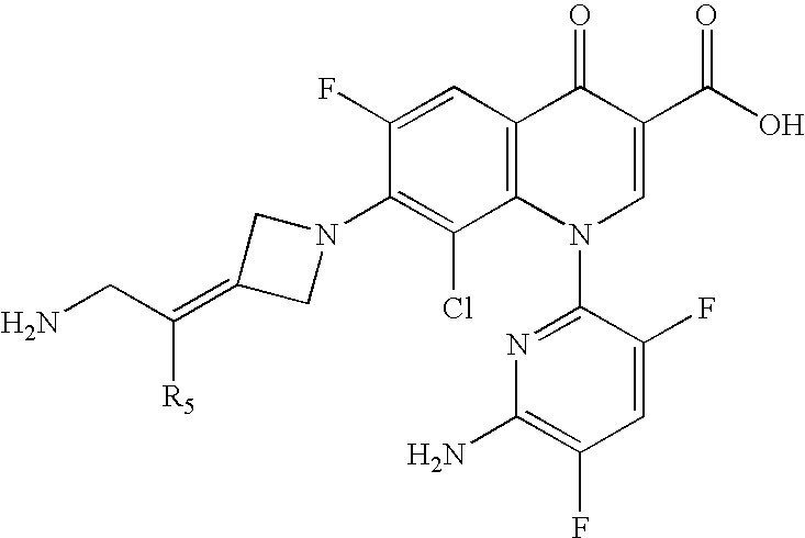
C1(N2CC(=C(CN)[R5])C2)=C(Cl)C2=C(C=C1F)C(=O)C(C(O)=O)=CN2C1=NC(N)=C(F)C=C1F
